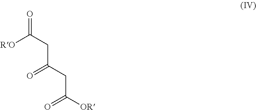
O=C([RO])CC(=O)CC(=O)[OR]
